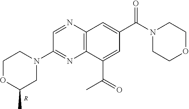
C1=NC2=C(N=C1N1CCOC(C)C1)C(C(=O)C)=CC(C(N1CCOCC1)=O)=C2.[R]
